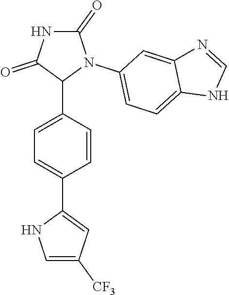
C1=C(C2N(C3=CC=C4C(=C3)N=CN4)C(=O)NC2=O)C=CC(C2=CC([CF3])=CN2)=C1
